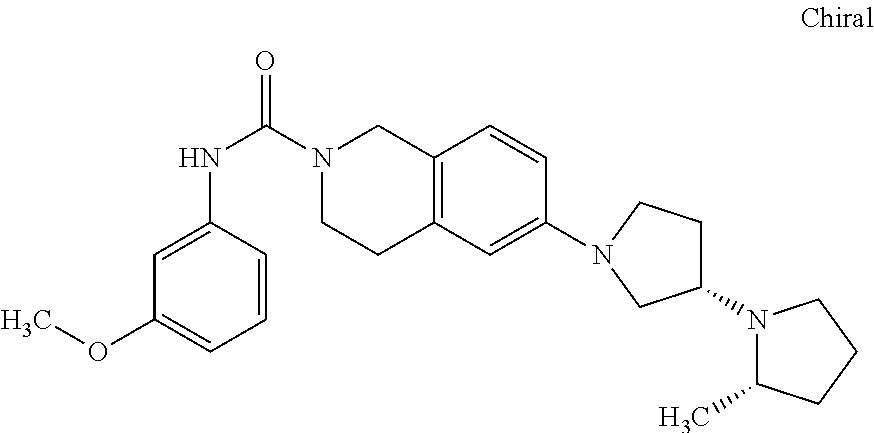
N(C(N1CCC2=C(C1)C=CC(N1CCC(N3C(C)CCC3)C1)=C2)=O)C1=CC(OC)=CC=C1
